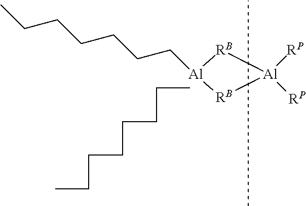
[Al]1(CCCCCCC)[RB][Al]([RP])([RP])[RB]1.CCCCCCCC
